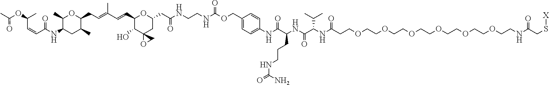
C1(C)C(NC(=O)C=CC(C)OC(=O)C)CC(C)C(CC=C(C)C=CC2C(O)C3(CC(CC(=O)NCCNC(OCC4=CC=C(NC(C(NC(C(NC(=O)CCOCCOCCOCCOCCOCCOCCNC(CS[X])=O)C(C)C)=O)CCCNC(=O)N)=O)C=C4)=O)O2)OC3)O1
